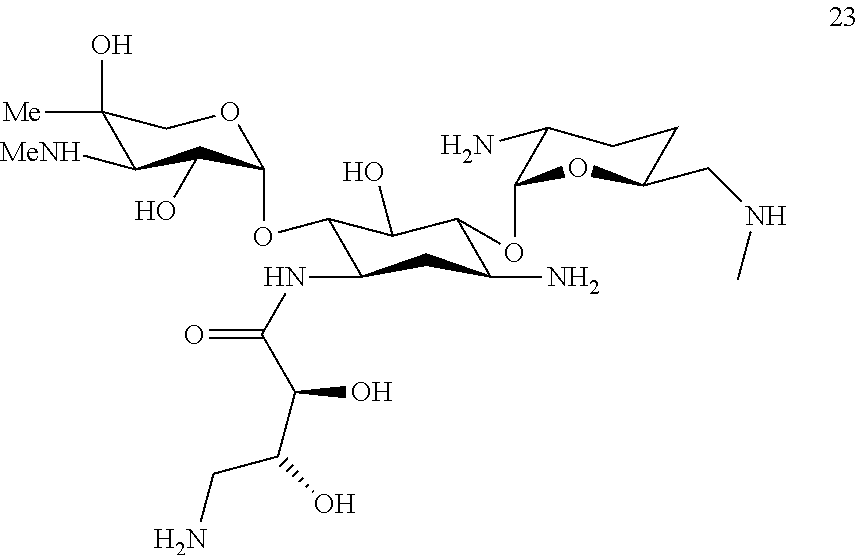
C1([Me])(O)C([MeNH])C(O)C(OC2C(NC(C(O)C(CN)O)=O)CC(N)C(OC3C(N)CCC(CNC)O3)C2O)OC1
